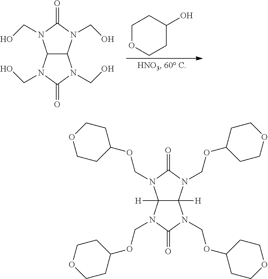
C12C(N(CO)C(=O)N1CO)N(CO)C(=O)N2CO.C1OCCC(O)C1.C12([H])C([H])(N(COC3CCOCC3)C(=O)N1COC1CCOCC1)N(COC1CCOCC1)C(=O)N2COC1CCOCC1
